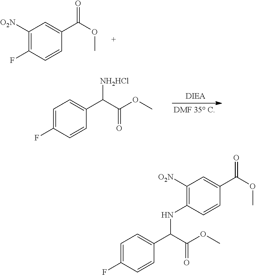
C1([O2N])=C(F)C=CC(C(OC)=O)=C1.C1=C(F)C=CC(C(C(OC)=O)[NH2HCl])=C1.C1=C(F)C=CC(C(C(OC)=O)NC2=C([O2N])C=C(C(OC)=O)C=C2)=C1
